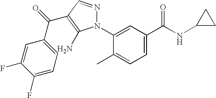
C1=C(N2N=CC(C(=O)C3=CC=C(F)C(F)=C3)=C2N)C(C)=CC=C1C(NC1CC1)=O
